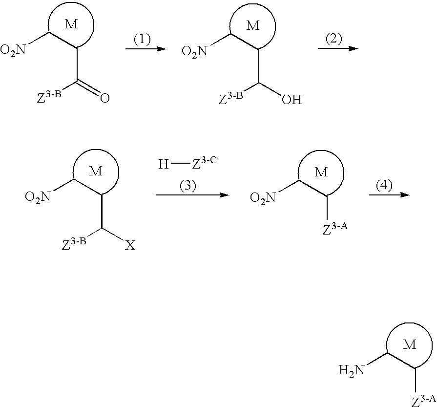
C([Z3-A])CN.C(C([Z3-B])=O)C[O2N].C(C([Z3-B])O)C[O2N].C(C([Z3-B])[X])C[O2N].[H][Z3-C].C([Z3-A])C[O2N]
